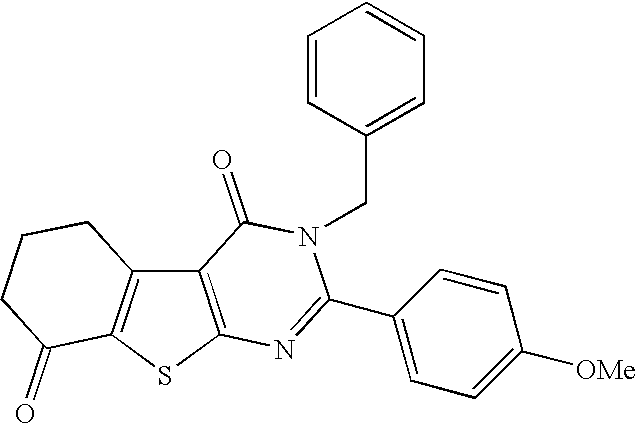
C12=C(SC3=C1CCCC3=O)N=C(C1=CC=C([OMe])C=C1)N(CC1=CC=CC=C1)C2=O
